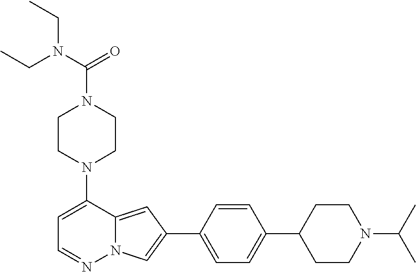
N1(C2=CC=NN3C2=CC(C2=CC=C(C4CCN(C(C)C)CC4)C=C2)=C3)CCN(C(=O)N(CC)CC)CC1
